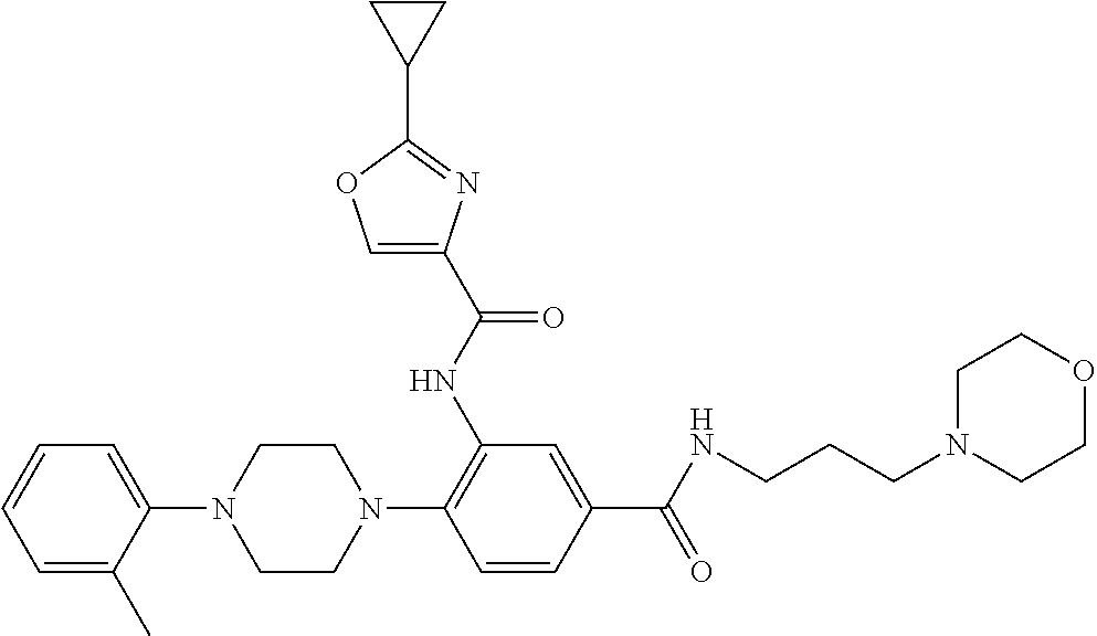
C1=CC=C(C)C(N2CCN(C3=C(NC(C4=COC(C5CC5)=N4)=O)C=C(C(=O)NCCCN4CCOCC4)C=C3)CC2)=C1
